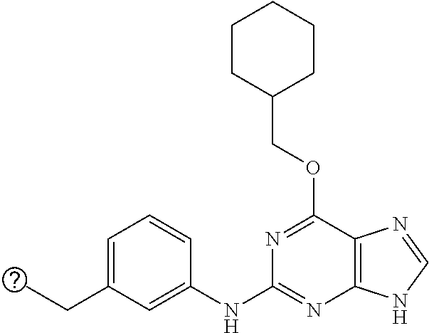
C1CC(COC2=NC(NC3=CC(CC)=CC=C3)=NC3=C2N=CN3)CCC1
